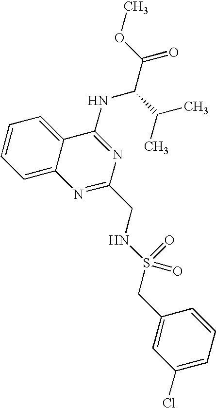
C1=CC=C2C(=C1)C(NC(C(OC)=O)C(C)C)=NC(CNS(=O)(CC1=CC(Cl)=CC=C1)=O)=N2
